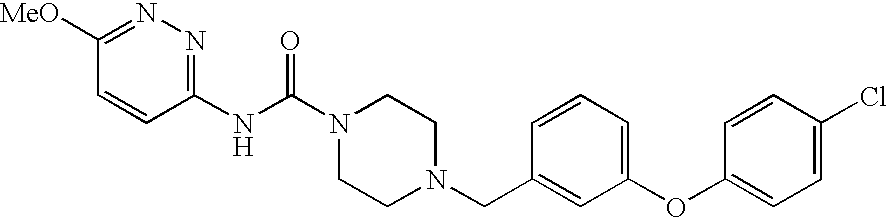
N(C(N1CCN(CC2=CC(OC3=CC=C(Cl)C=C3)=CC=C2)CC1)=O)C1=NN=C([MeO])C=C1
